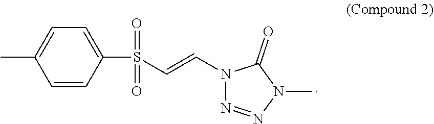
C1=CC(S(C=CN2N=NN(C)C2=O)(=O)=O)=CC=C1C
